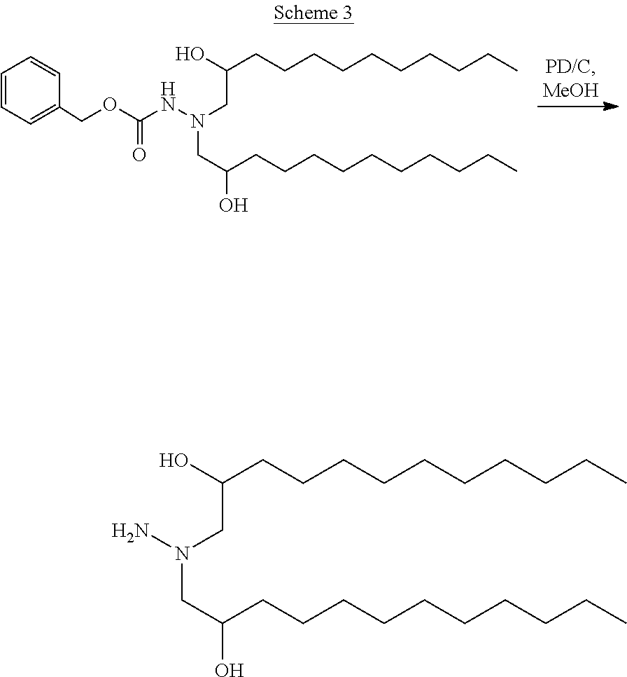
C1=CC=C(COC(NN(CC(O)CCCCCCCCCC)CC(O)CCCCCCCCCC)=O)C=C1.NN(CC(O)CCCCCCCCCC)CC(O)CCCCCCCCCC
